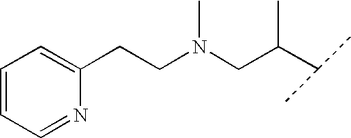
C(CN(CC(C(C)C)C)C)C1=CC=CC=N1
